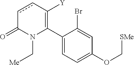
C1(C2=C([Y])ccC(=O)N2C[Me])=CC=C(OC[SMe])C=C1Br
